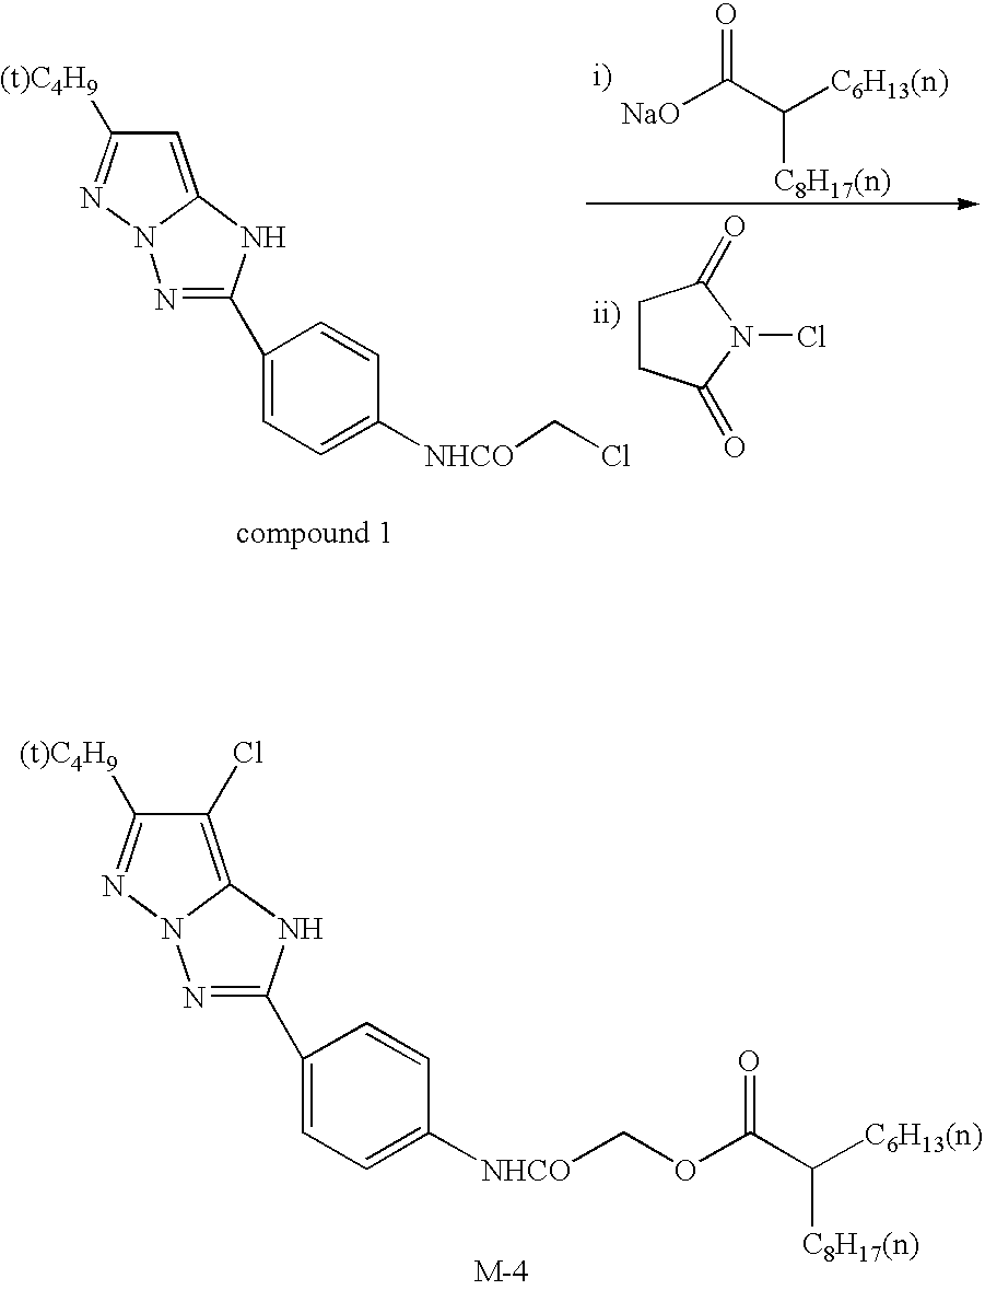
C1=C2N(N=C1[(t)C4H9])N=C(C1=CC=C([NHCO]CCl)C=C1)N2.C([NaO])(C([C6H13(n)])[C8H17(n)])=O.C1CC(=O)N(Cl)C1=O.C1(Cl)=C2N(N=C1[(t)C4H9])N=C(C1=CC=C([NHCO]COC(=O)C([C6H13(n)])[C8H17(n)])C=C1)N2
